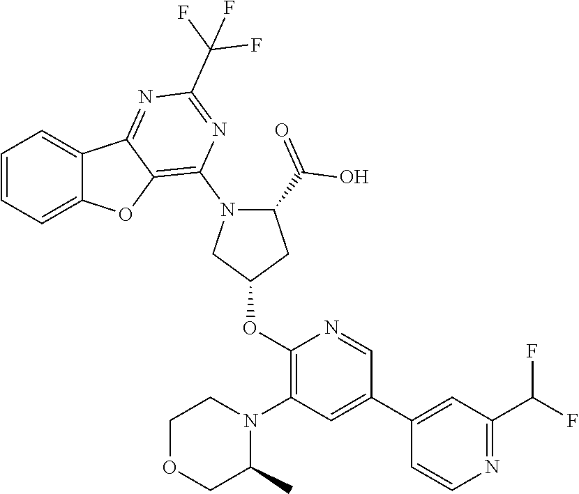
C1=CC=C2C(=C1)C1=NC(C(F)(F)F)=NC(N3C(C(O)=O)CC(OC4=C(N5CCOCC5C)C=C(C5=CC(C(F)F)=NC=C5)C=N4)C3)=C1O2
